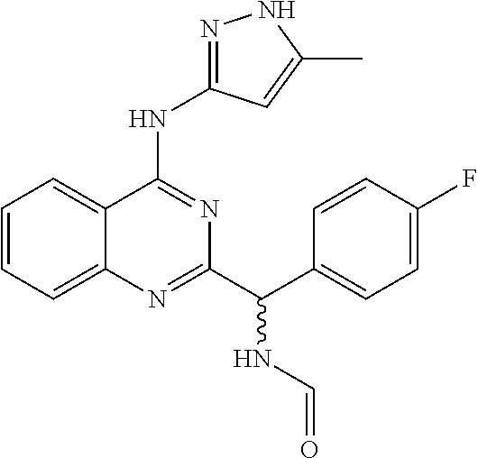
C1=CC=C2C(=C1)C(NC1=NNC(C)=C1)=NC(C(C1=CC=C(F)C=C1)NC=O)=N2
